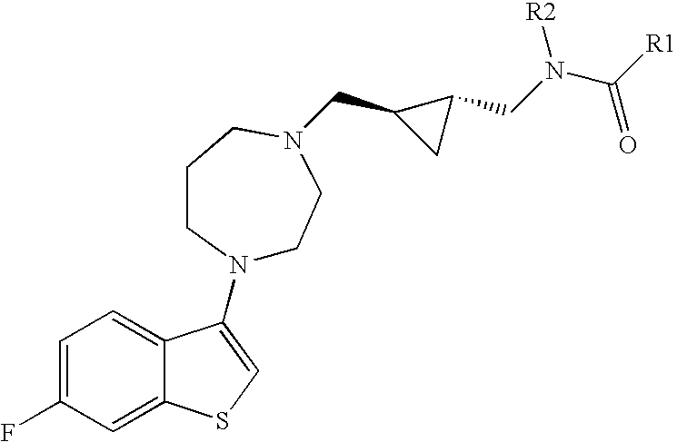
C1=C(F)C=C2C(=C1)C(N1CCN(CC3C(CN(C([R1])=O)[R2])C3)CCC1)=CS2
